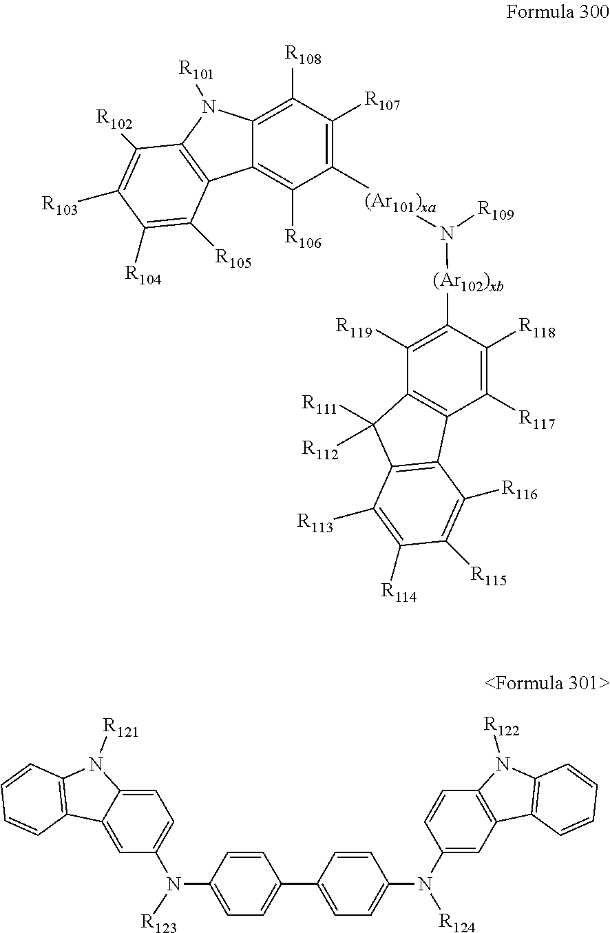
C12=C([R108])C([R107])=C([(Ar101)xa]N([(Ar102)xb]C3=C([R119])C4=C(C([R117])=C3[R118])C3=C(C4([R111])[R112])C([R113])=C([R114])C([R115])=C3[R116])[R109])C([R106])=C1C1=C(N2[R101])C([R102])=C([R103])C([R104])=C1[R105].C1=C2C(=CC=C1N(C1=CC=C(C3=CC=C(N([R124])C4=CC5=C(C=C4)N([R122])C4=C5C=CC=C4)C=C3)C=C1)[R123])N([R121])C1=C2C=CC=C1
